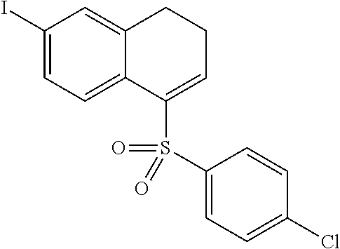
C1(I)=CC=C2C(=C1)CCC=C2S(=O)(C1=CC=C(Cl)C=C1)=O
